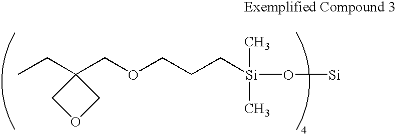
C1OCC1(COCCC[Si](O[Si])(C)C)CC
